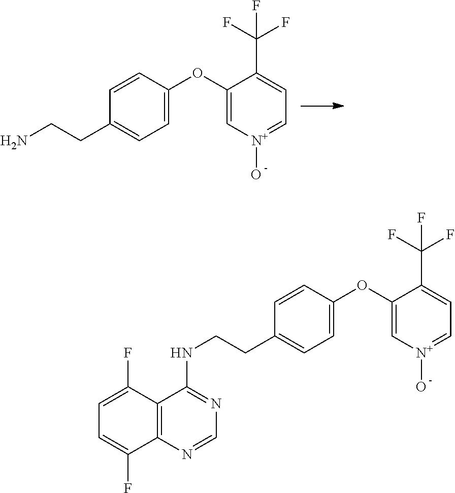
NCCC1=CC=C(OC2=C[N+](O)=CC=C2C(F)(F)F)C=C1.C12=C(N=CN=C1NCCC1=CC=C(OC3=C[N+](O)=CC=C3C(F)(F)F)C=C1)C(F)=CC=C2F
